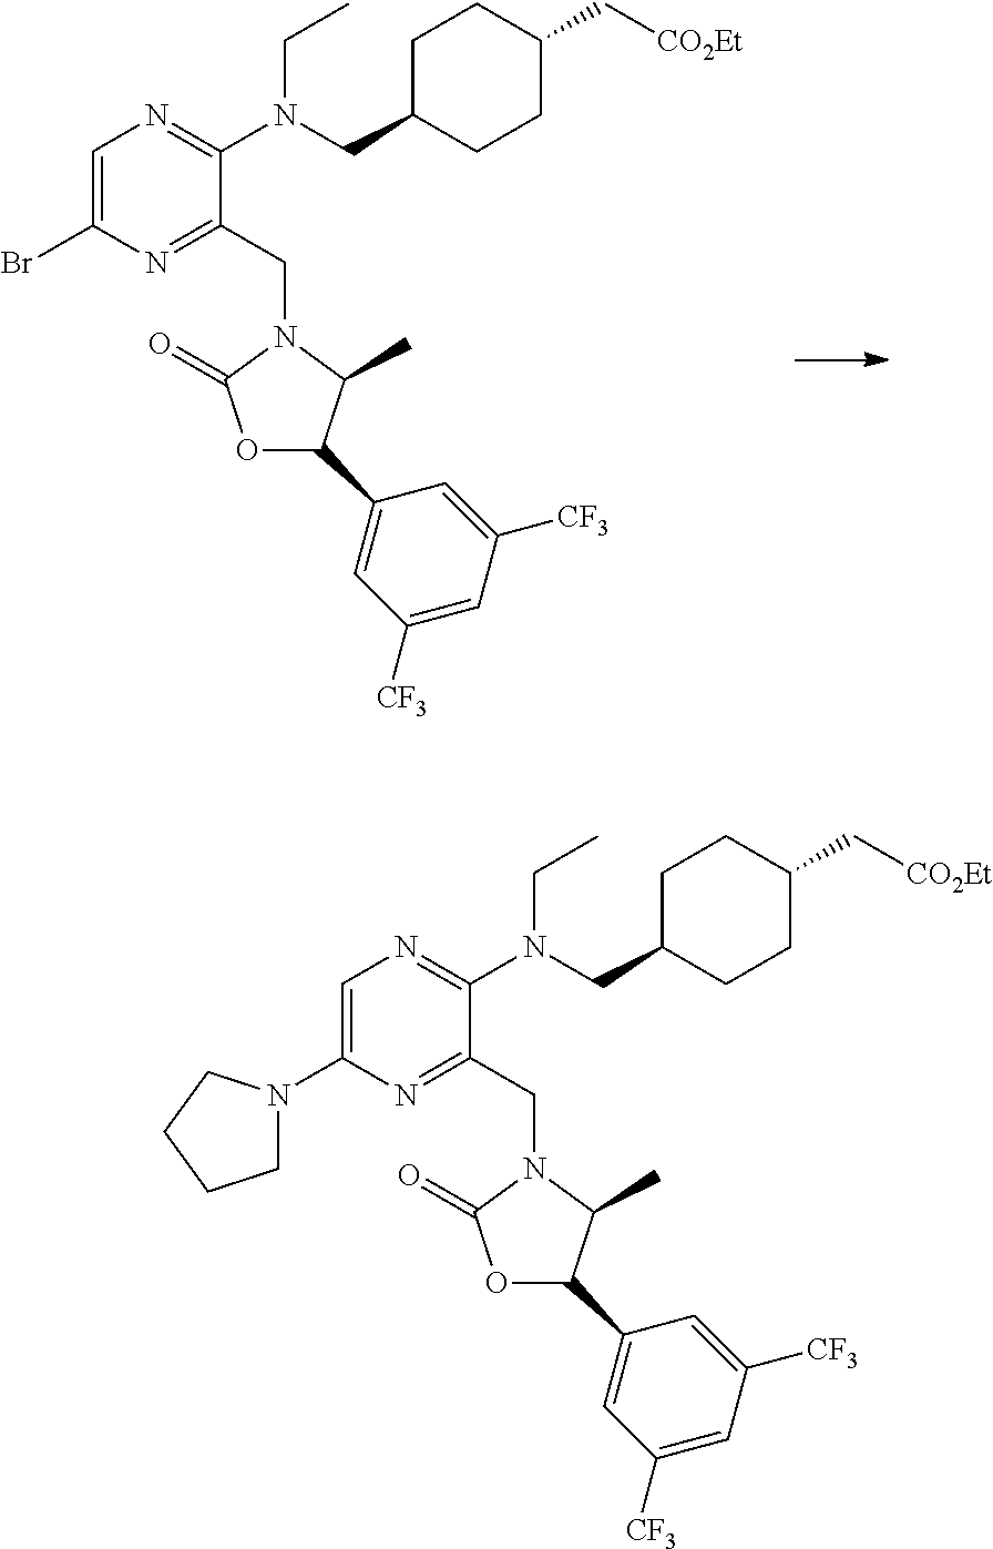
C1=C(Br)N=C(CN2C(=O)OC(C3=CC([CF3])=CC([CF3])=C3)C2C)C(N(CC2CCC(C[CO2Et])CC2)CC)=N1.C1=C(N2CCCC2)N=C(CN2C(=O)OC(C3=CC([CF3])=CC([CF3])=C3)C2C)C(N(CC2CCC(C[CO2Et])CC2)CC)=N1
